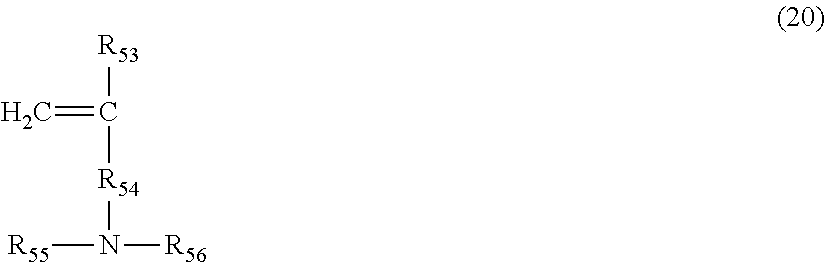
C([R54]N([R56])[R55])(=C)[R53]
